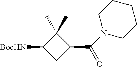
C1(C)(C)C([BocHN])CC1C(=O)N1CCCCC1
